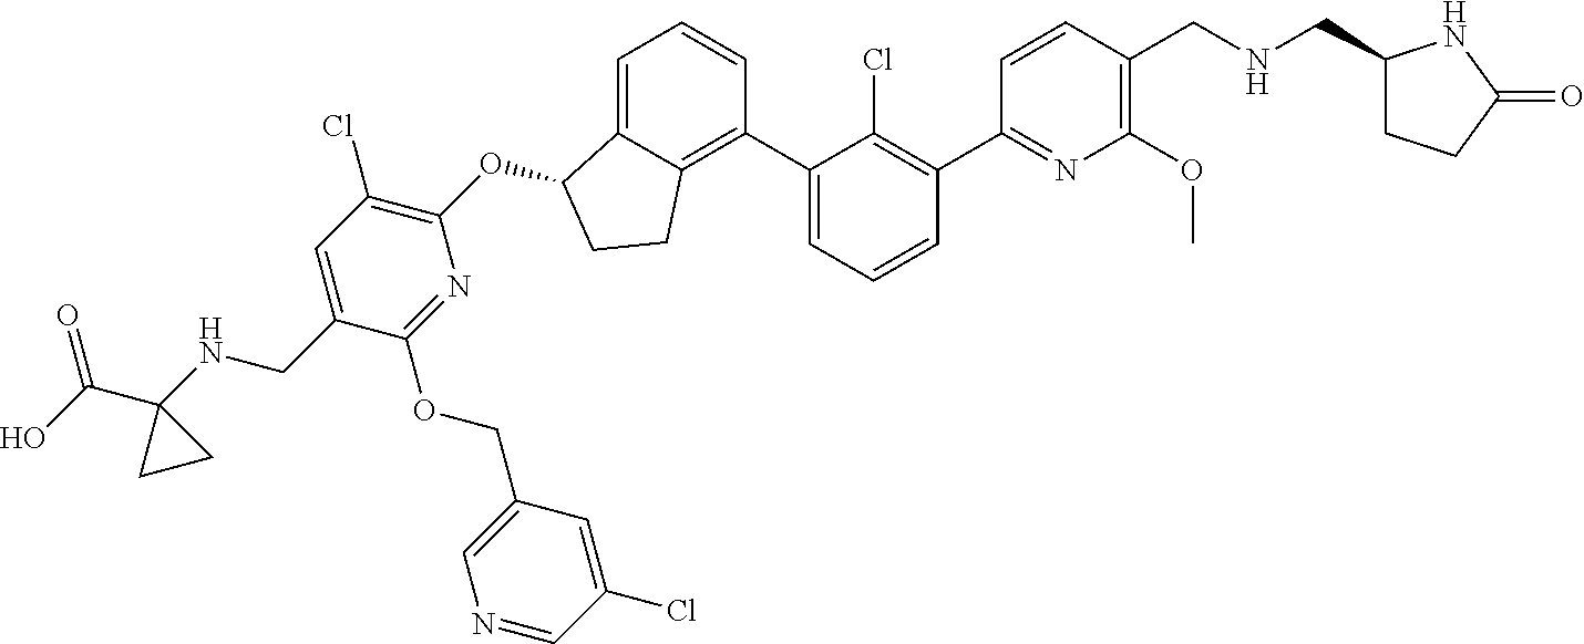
O(C1C2=CC=CC(C3=CC=CC(C4=NC(OC)=C(CNCC5CCC(=O)N5)C=C4)=C3Cl)=C2CC1)C1=C(Cl)C=C(CNC2(C(O)=O)CC2)C(OCC2=CN=CC(Cl)=C2)=N1
